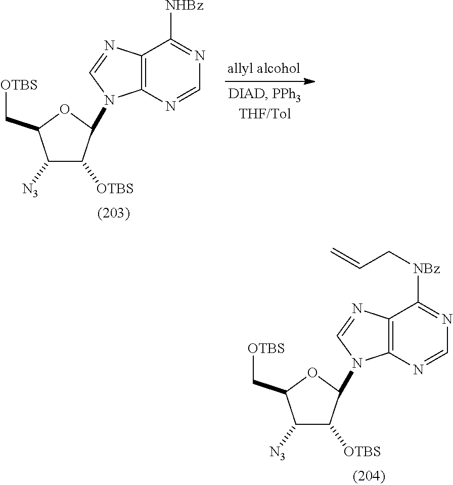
C1([N3])C([OTBS])C(N2C3=C(N=C2)C([NHBz])=NC=N3)OC1C[OTBS].C1([N3])C([OTBS])C(N2C3=C(N=C2)C([NBz]CC=C)=NC=N3)OC1C[OTBS]
